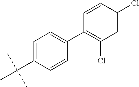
C1(C2=C(Cl)C=C(Cl)C=C2)=CC=C(C(C)(C)C)C=C1
